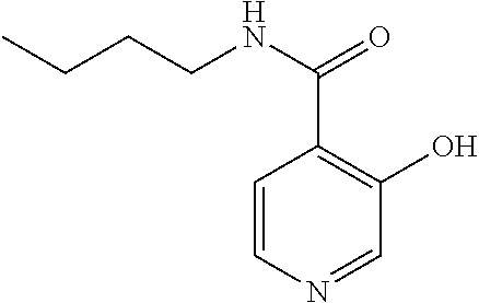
C1=CN=CC(O)=C1C(NCCCC)=O
